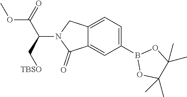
O1C(C)(C)C(C)(C)OB1C1=CC=C2CN(C(C[TBSO])C(OC)=O)C(=O)C2=C1
